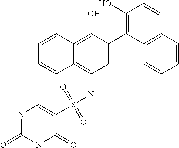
C1=C(C2=C(O)C=CC3=C2C=CC=C3)C(O)=C2C(=C1NS(C1=CNC(=O)NC1=O)(=O)=O)C=CC=C2
